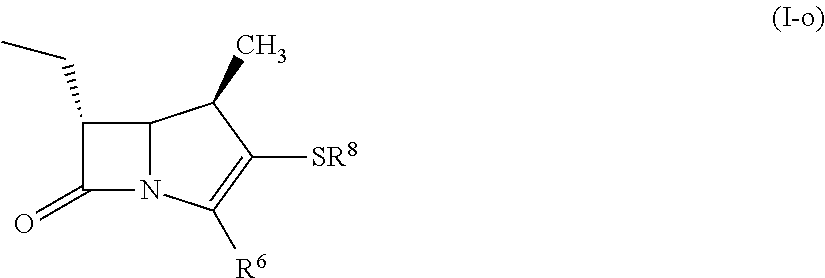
C1(CC)C(=O)N2C1C(C)C([SR8])=C2[R6]
